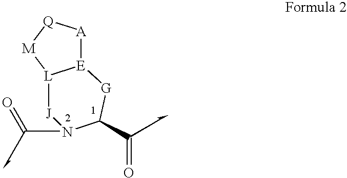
C(=O)C1N(C=O)[J][L]2[E]([A][Q][M]2)[G]1
